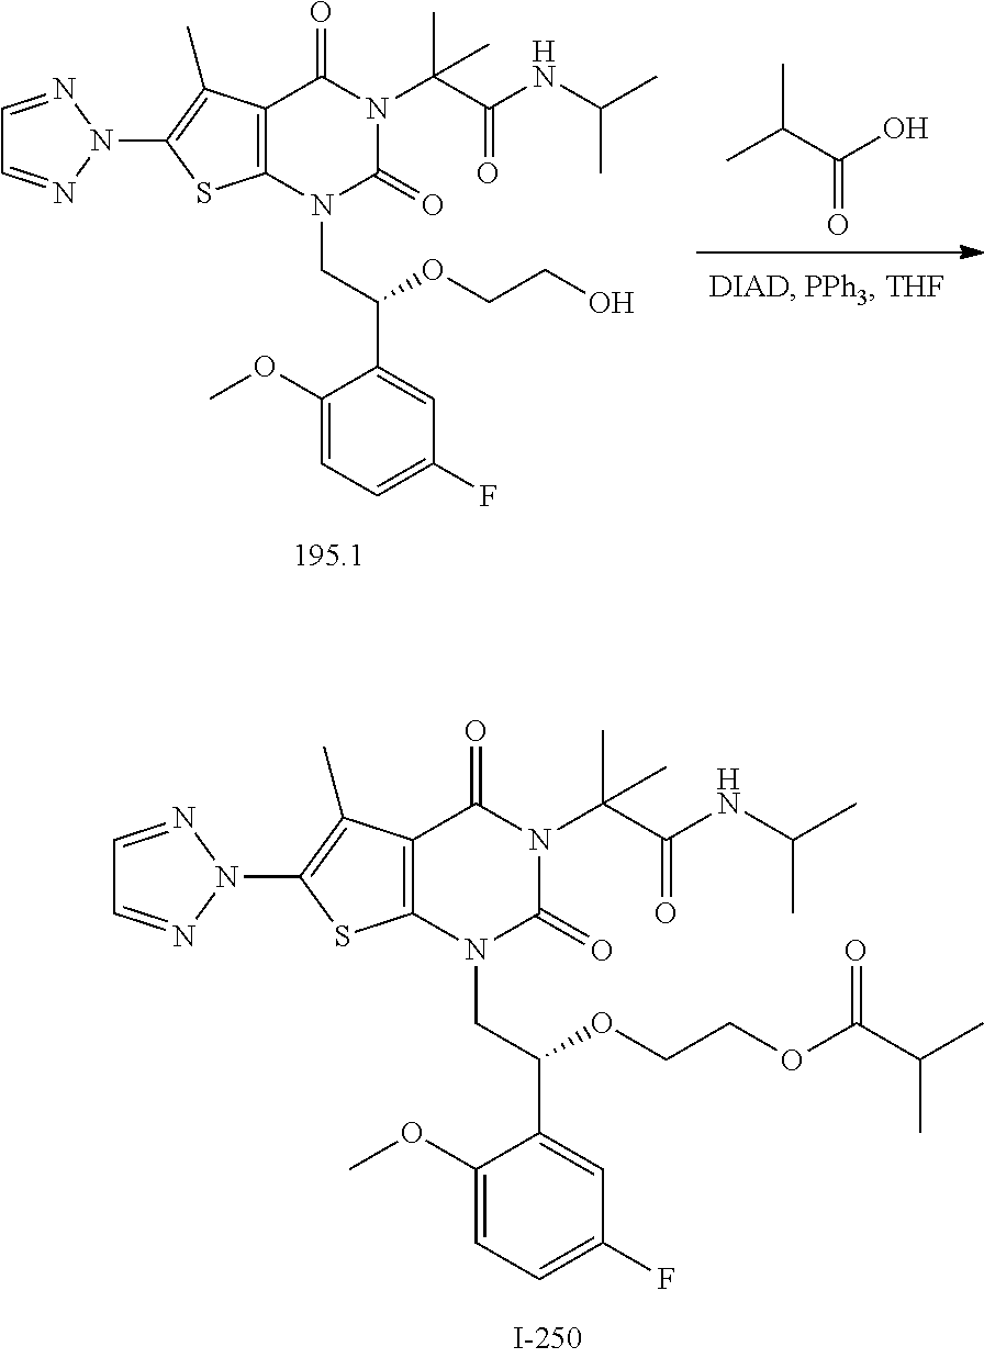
C12=C(N(CC(C3=CC(F)=CC=C3OC)OCCOC(C(C)C)=O)C(=O)N(C(C(NC(C)C)=O)(C)C)C1=O)SC(N1N=CC=N1)=C2C.C12=C(N(CC(C3=CC(F)=CC=C3OC)OCCO)C(=O)N(C(C(NC(C)C)=O)(C)C)C1=O)SC(N1N=CC=N1)=C2C.CC(C(O)=O)C
